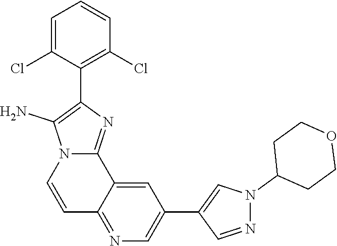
C1=C(Cl)C(C2=C(N)N3C(=N2)C2=CC(C4=CN(C5CCOCC5)N=C4)=CN=C2C=C3)=C(Cl)C=C1
